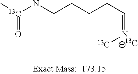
C[13C](NCCCCC=N[13C])=O.[13C]
